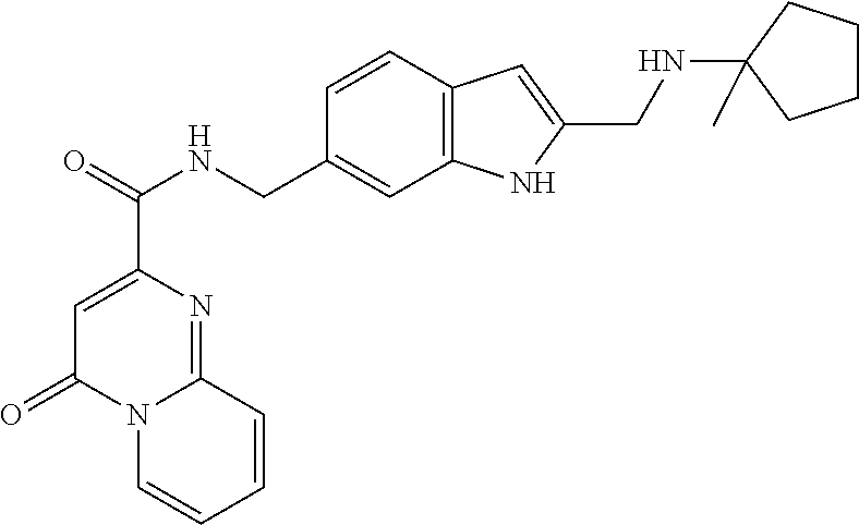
N12C=CC=CC1=NC(C(=O)NCC1=CC3=C(C=C1)C=C(CNC1(C)CCCC1)N3)=CC2=O
